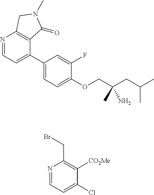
C1(C2=CC=NC3=C2C(=O)N(C)C3)=CC=C(OCC(CC(C)C)(N)C)C(F)=C1.N1=CC=C(Cl)C([CO2Me])=C1CBr
